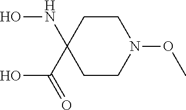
C1CN(OC)CCC1(NO)C(O)=O
